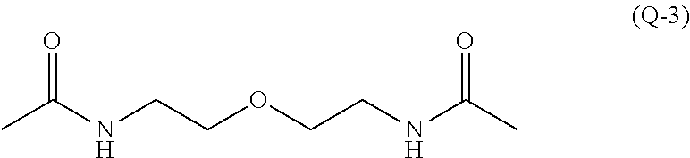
CC(NCCOCCNC(C)=O)=O
